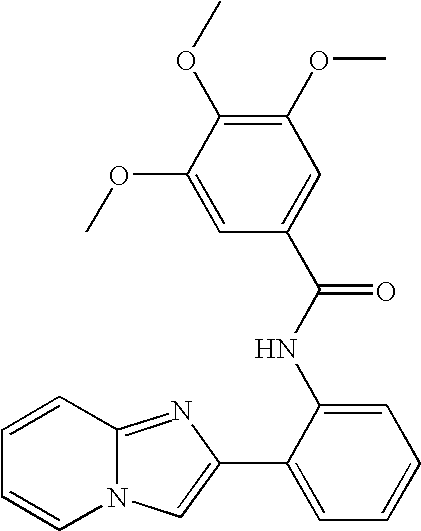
C1=CC2=NC(C3=CC=CC=C3NC(C3=CC(OC)=C(OC)C(OC)=C3)=O)=CN2C=C1
